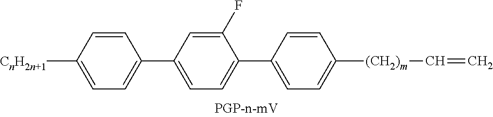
C1([CnH2n+1])=CC=C(C2=CC=C(C3=CC=C([(CH2)m]C=C)C=C3)C(F)=C2)C=C1
